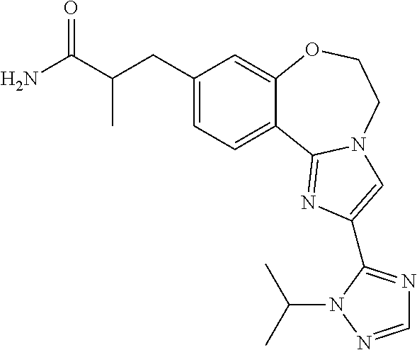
C1(CC(C(N)=O)C)=CC=C2C(=C1)OCCN1C2=NC(C2=NC=NN2C(C)C)=C1
